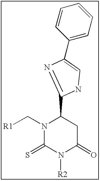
N1(C[R1])C(=S)N([R2])C(=O)CC1C1=NC(C2=CC=CC=C2)=CN1
